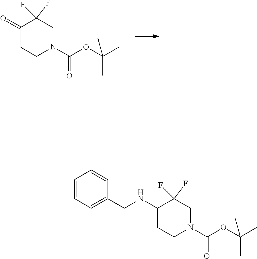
C1(=O)CCN(C(=O)OC(C)(C)C)CC1(F)F.C1(NCC2=CC=CC=C2)CCN(C(=O)OC(C)(C)C)CC1(F)F
